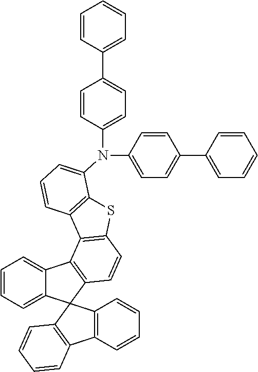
C1=CC=C2C(=C1)C1=C(C=CC3=C1C1=C(S3)C(N(C3=CC=C(C4=CC=CC=C4)C=C3)C3=CC=C(C4=CC=CC=C4)C=C3)=CC=C1)C21C2=C(C=CC=C2)C2=C1C=CC=C2
